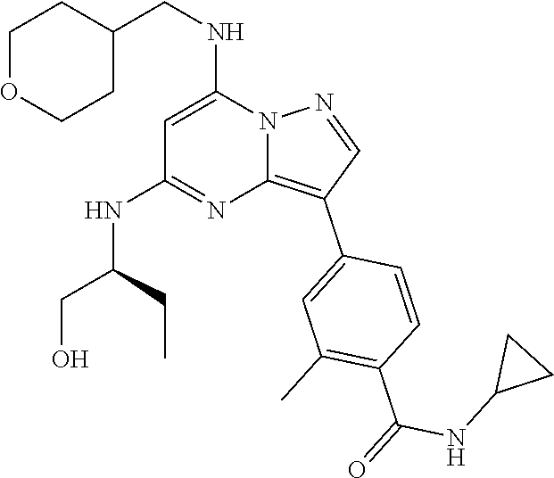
C(NC1=CC(NC(CO)CC)=NC2=C(C3=CC(C)=C(C(NC4CC4)=O)C=C3)C=NN12)C1CCOCC1
